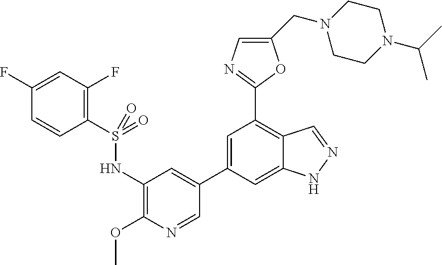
C1=C(C2=CC(NS(C3=C(F)C=C(F)C=C3)(=O)=O)=C(OC)N=C2)C=C2C(=C1C1=NC=C(CN3CCN(C(C)C)CC3)O1)C=NN2
